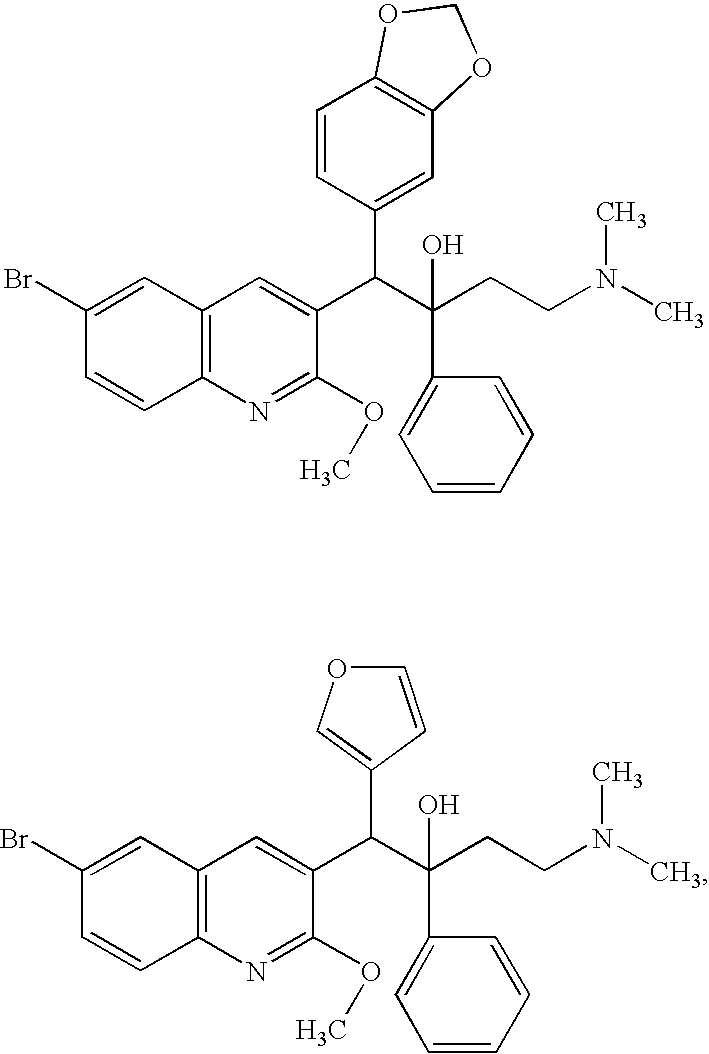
C12=C(N=C(OC)C(C(C(CCN(C)C)(O)C3=CC=CC=C3)C3=CC4=C(C=C3)OCO4)=C1)C=CC(Br)=C2.C12=C(N=C(OC)C(C(C(CCN(C)C)(O)C3=CC=CC=C3)C3=COC=C3)=C1)C=CC(Br)=C2
